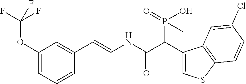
C1(OC(F)(F)F)=CC=CC(C=CNC(C(C2=CSC3=C2C=C(Cl)C=C3)P(=O)(O)C)=O)=C1
